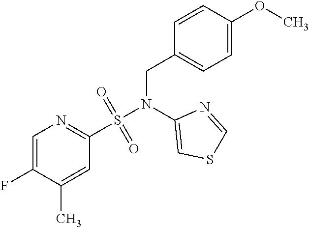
C1=C(F)C(C)=CC(S(N(C2=CSC=N2)CC2=CC=C(OC)C=C2)(=O)=O)=N1
